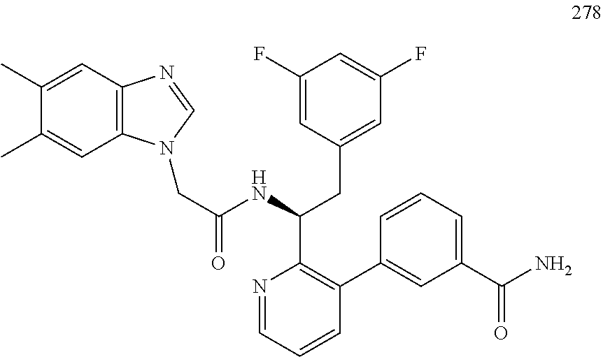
C1(F)=CC(CC(C2=C(C3=CC(C(N)=O)=CC=C3)C=CC=N2)NC(CN2C3=C(N=C2)C=C(C)C(C)=C3)=O)=CC(F)=C1
